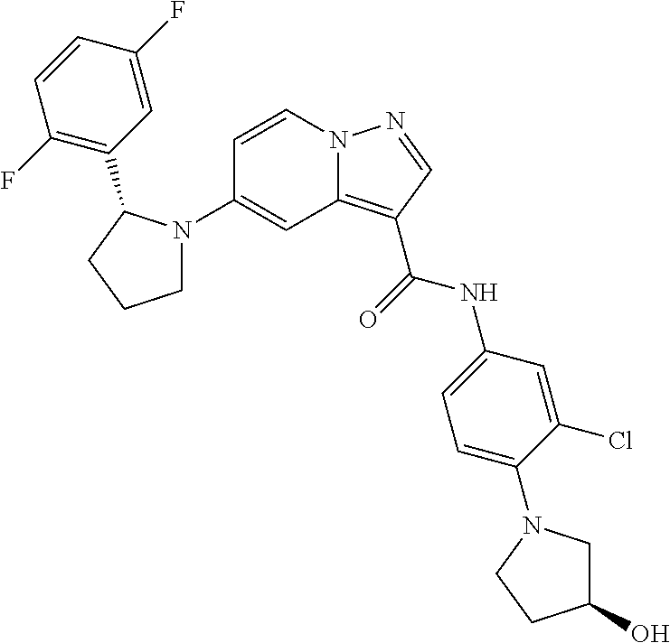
C1(N2CCCC2C2=C(F)C=CC(F)=C2)=CC2=C(C(=O)NC3=CC=C(N4CC(O)CC4)C(Cl)=C3)C=NN2C=C1
